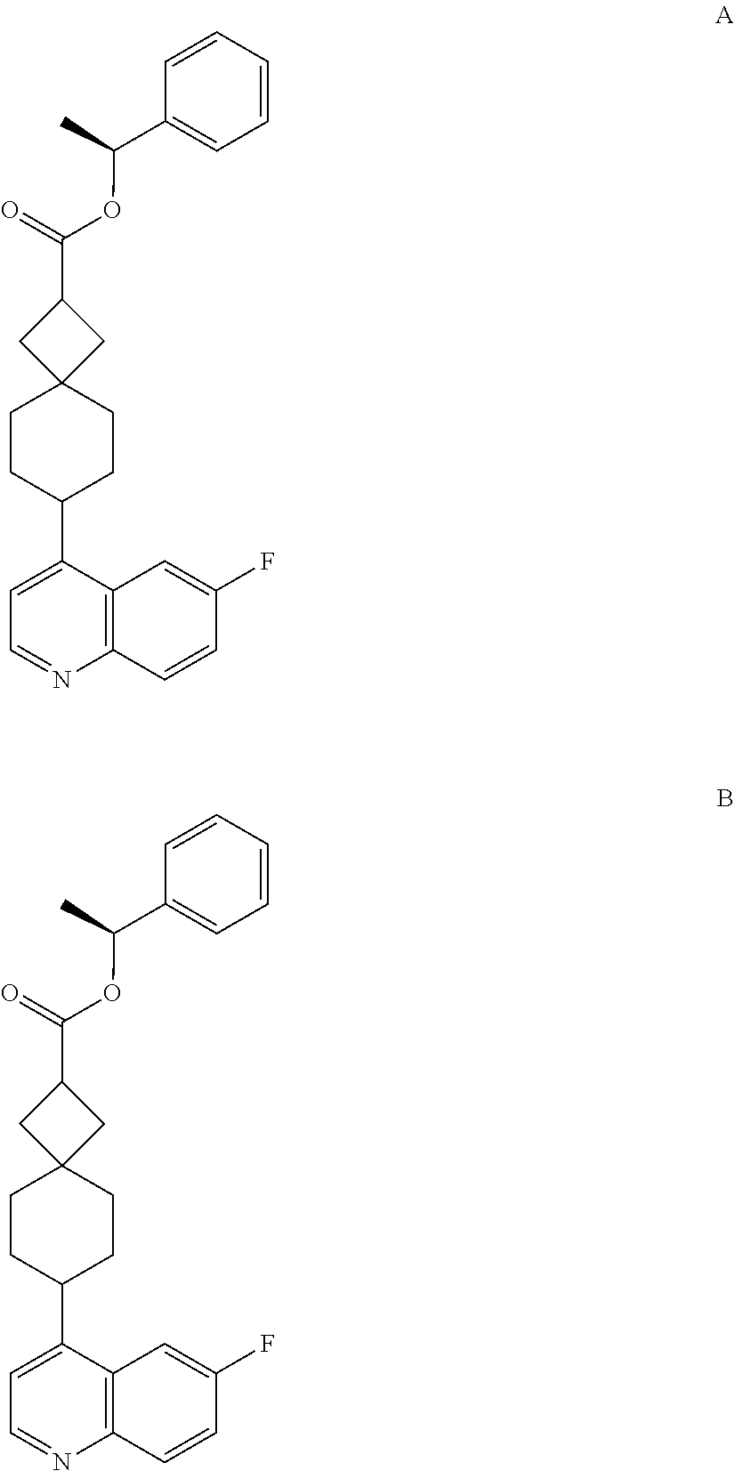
C1(F)=CC2=C(C=C1)N=CC=C2C1CCC2(CC1)CC(C(=O)OC(C1=CC=CC=C1)C)C2.C1(F)=CC2=C(C=C1)N=CC=C2C1CCC2(CC1)CC(C(=O)OC(C1=CC=CC=C1)C)C2
